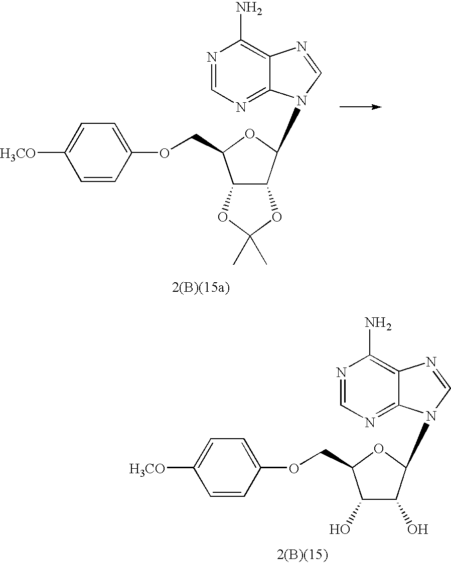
N1=CN=C2C(=C1N)N=CN2C1C2C(C(COC3=CC=C([H3CO])C=C3)O1)OC(C)(C)O2.N1=CN=C2C(=C1N)N=CN2C1C(O)C(O)C(COC2=CC=C([H3CO])C=C2)O1
